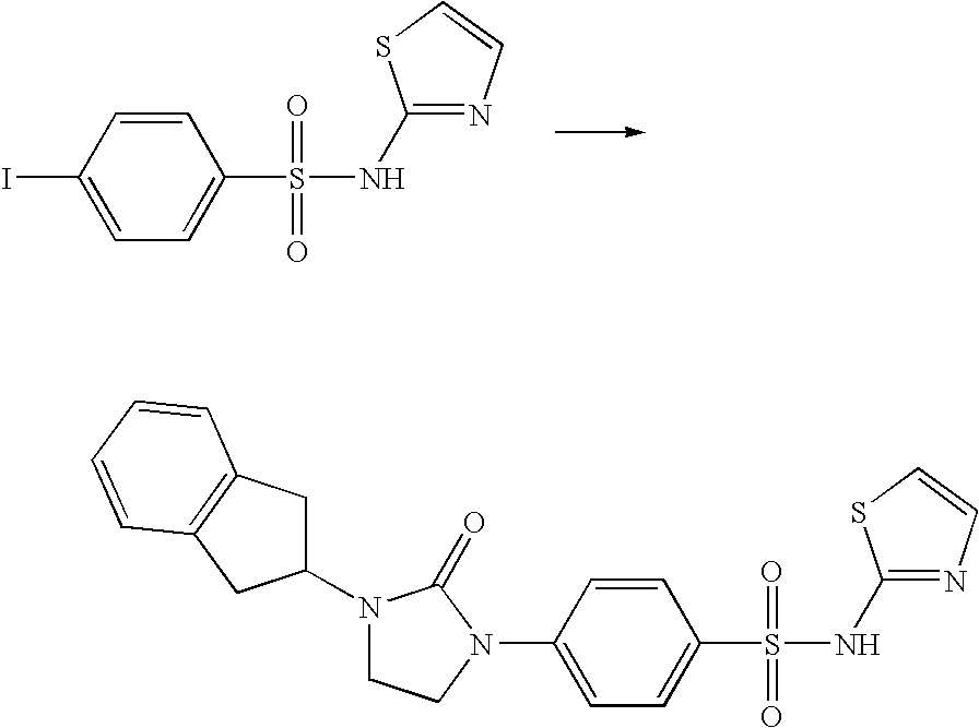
C1=CC(I)=CC=C1S(=O)(=O)NC1=NC=CS1.C1=CC(N2CCN(C3CC4=C(C3)C=CC=C4)C2=O)=CC=C1S(=O)(=O)NC1=NC=CS1
